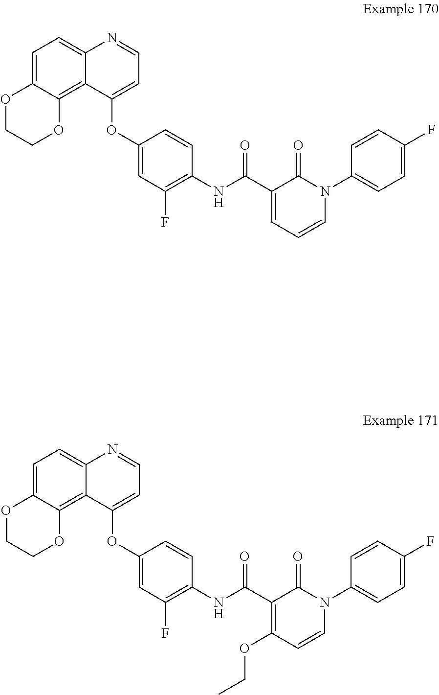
C1=C2C(=C3C(=C1)N=CC=C3OC1=CC(F)=C(NC(C3=CC=CN(C4=CC=C(F)C=C4)C3=O)=O)C=C1)OCCO2.C1=C2C(=C3C(=C1)N=CC=C3OC1=CC(F)=C(NC(C3=C(OCC)C=CN(C4=CC=C(F)C=C4)C3=O)=O)C=C1)OCCO2
